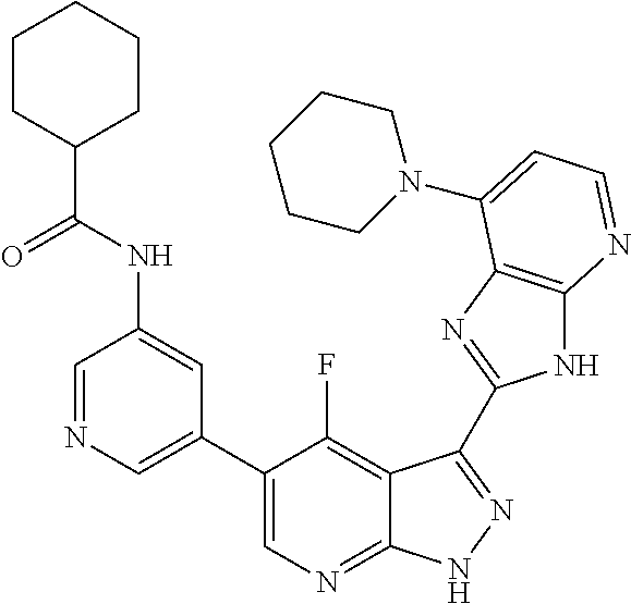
C1=NC=C(C2=CN=C3C(=C2F)C(C2=NC4=C(N2)N=CC=C4N2CCCCC2)=NN3)C=C1NC(=O)C1CCCCC1
